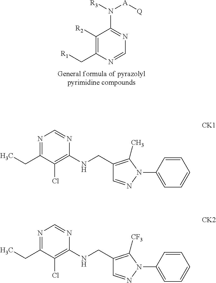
C1([R2])=C(C[R1])N=CN=C1N([R3])[A][Q].N1=C(CC)C(Cl)=C(NCC2=C(C)N(C3=CC=CC=C3)N=C2)N=C1.N1=C(CC)C(Cl)=C(NCC2=C([CF3])N(C3=CC=CC=C3)N=C2)N=C1
